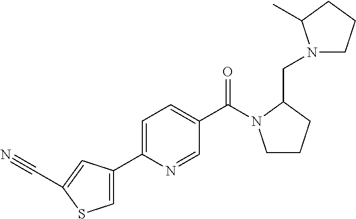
C1=C(C2=CC=C(C(N3CCCC3CN3CCCC3C)=O)C=N2)C=C(C#N)S1
